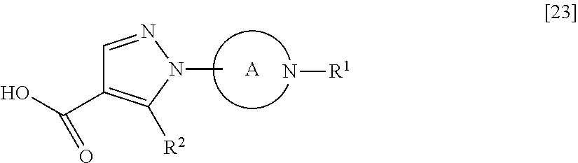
C1=NN(C)C([R2])=C1C(=O)O.[A].N[R1]
